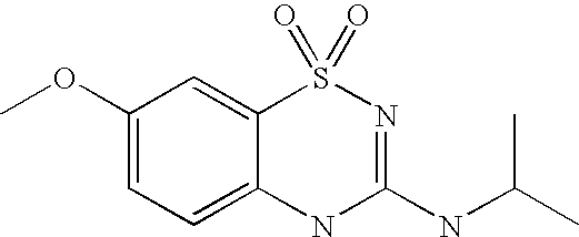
C12=CC=C(OC)C=C1S(=O)(=O)N=C(NC(C)C)N2
